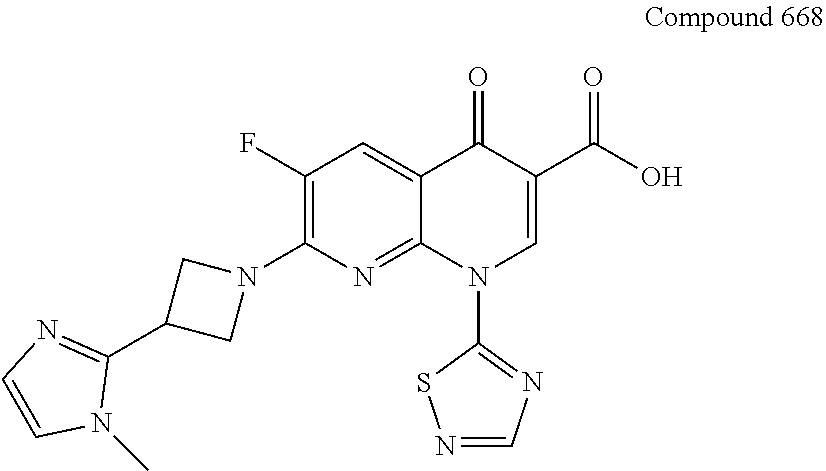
C1(F)=C(N2CC(C3=NC=CN3C)C2)N=C2C(=C1)C(=O)C(C(O)=O)=CN2C1=NC=NS1
